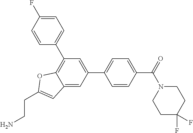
C1(C2=CC=C(C(=O)N3CCC(F)(F)CC3)C=C2)=CC(C2=CC=C(F)C=C2)=C2C(=C1)C=C(CCN)O2
